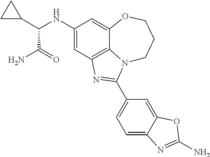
C1(NC(C2CC2)C(=O)N)=CC2=C3C(=C1)OCCCN3C(C1=CC=C3C(=C1)OC(N)=N3)=N2
